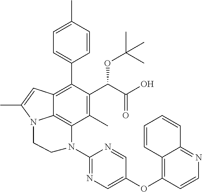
C1(C)=C(C(C(O)=O)OC(C)(C)C)C(C2=CC=C(C)C=C2)=C2C3=C1N(C1=NC=C(OC4=C5C(=NC=C4)C=CC=C5)C=N1)CCN3C(C)=C2
